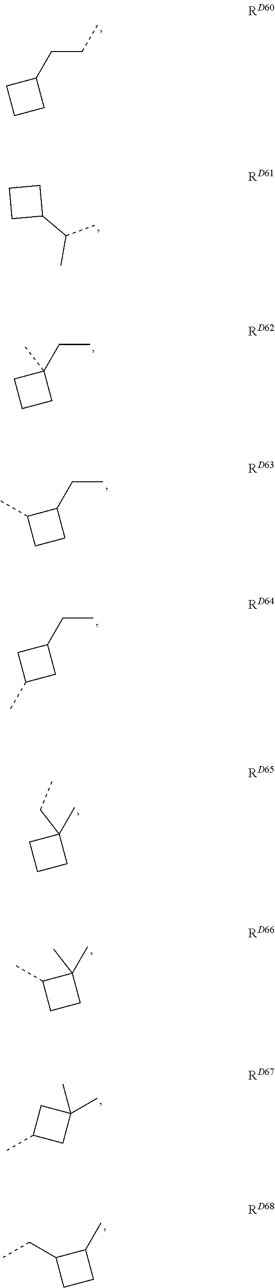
C(C1CCC1)CC.C1CCC1C(C)C.C(C1(C)CCC1)C.C(C1C(C)CC1)C.C(C1CC(C)C1)C.CC1(CC)CCC1.CC1(C)C(C)CC1.CC1CC(C)(C)C1.CC1C(CC)CC1
